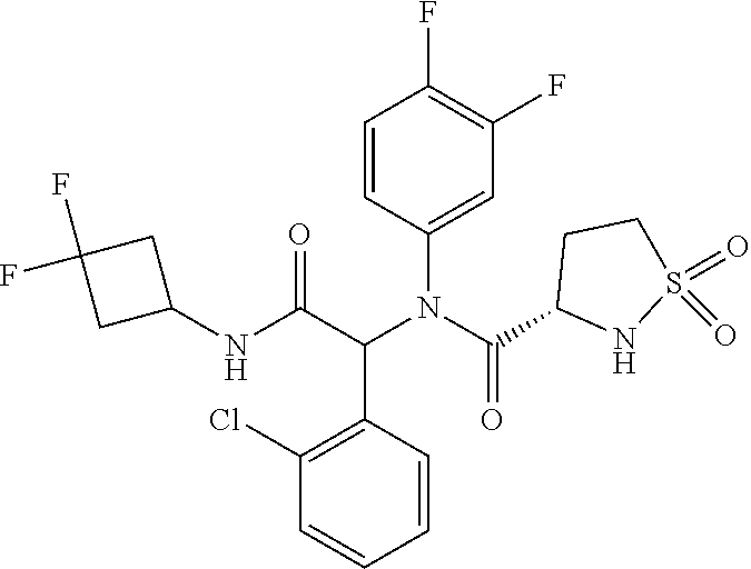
C1=CC(N(C(=O)C2NS(=O)(=O)CC2)C(C2=C(Cl)C=CC=C2)C(=O)NC2CC(F)(F)C2)=CC(F)=C1F
